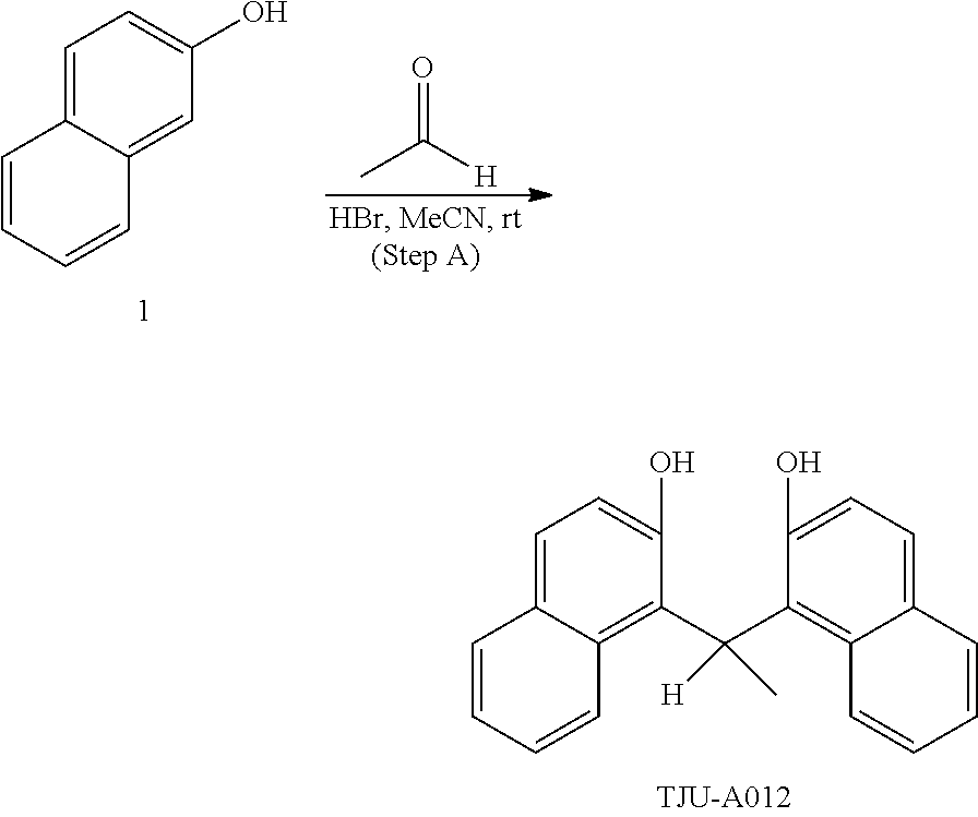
C1=C2C(=C(C(C3=C4C(=CC=C3O)C=CC=C4)(C)[H])C(O)=C1)C=CC=C2.C1=C2C(=CC(O)=C1)C=CC=C2.CC(=O)[H]
